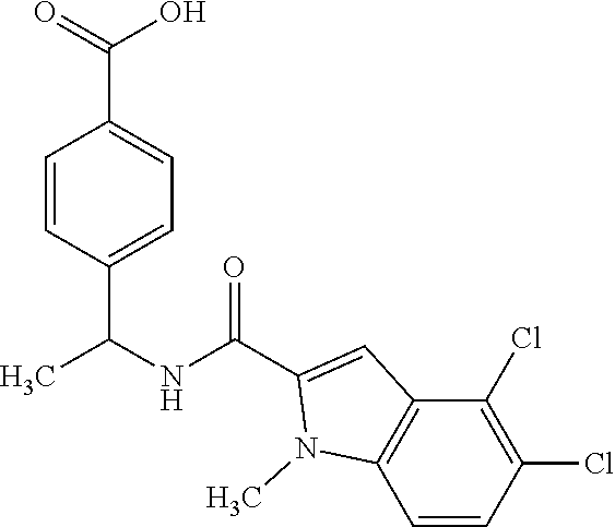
C1=CC(C(NC(C2=CC3=C(N2C)C=CC(Cl)=C3Cl)=O)C)=CC=C1C(=O)O
